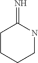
C1CCCNC1=N
